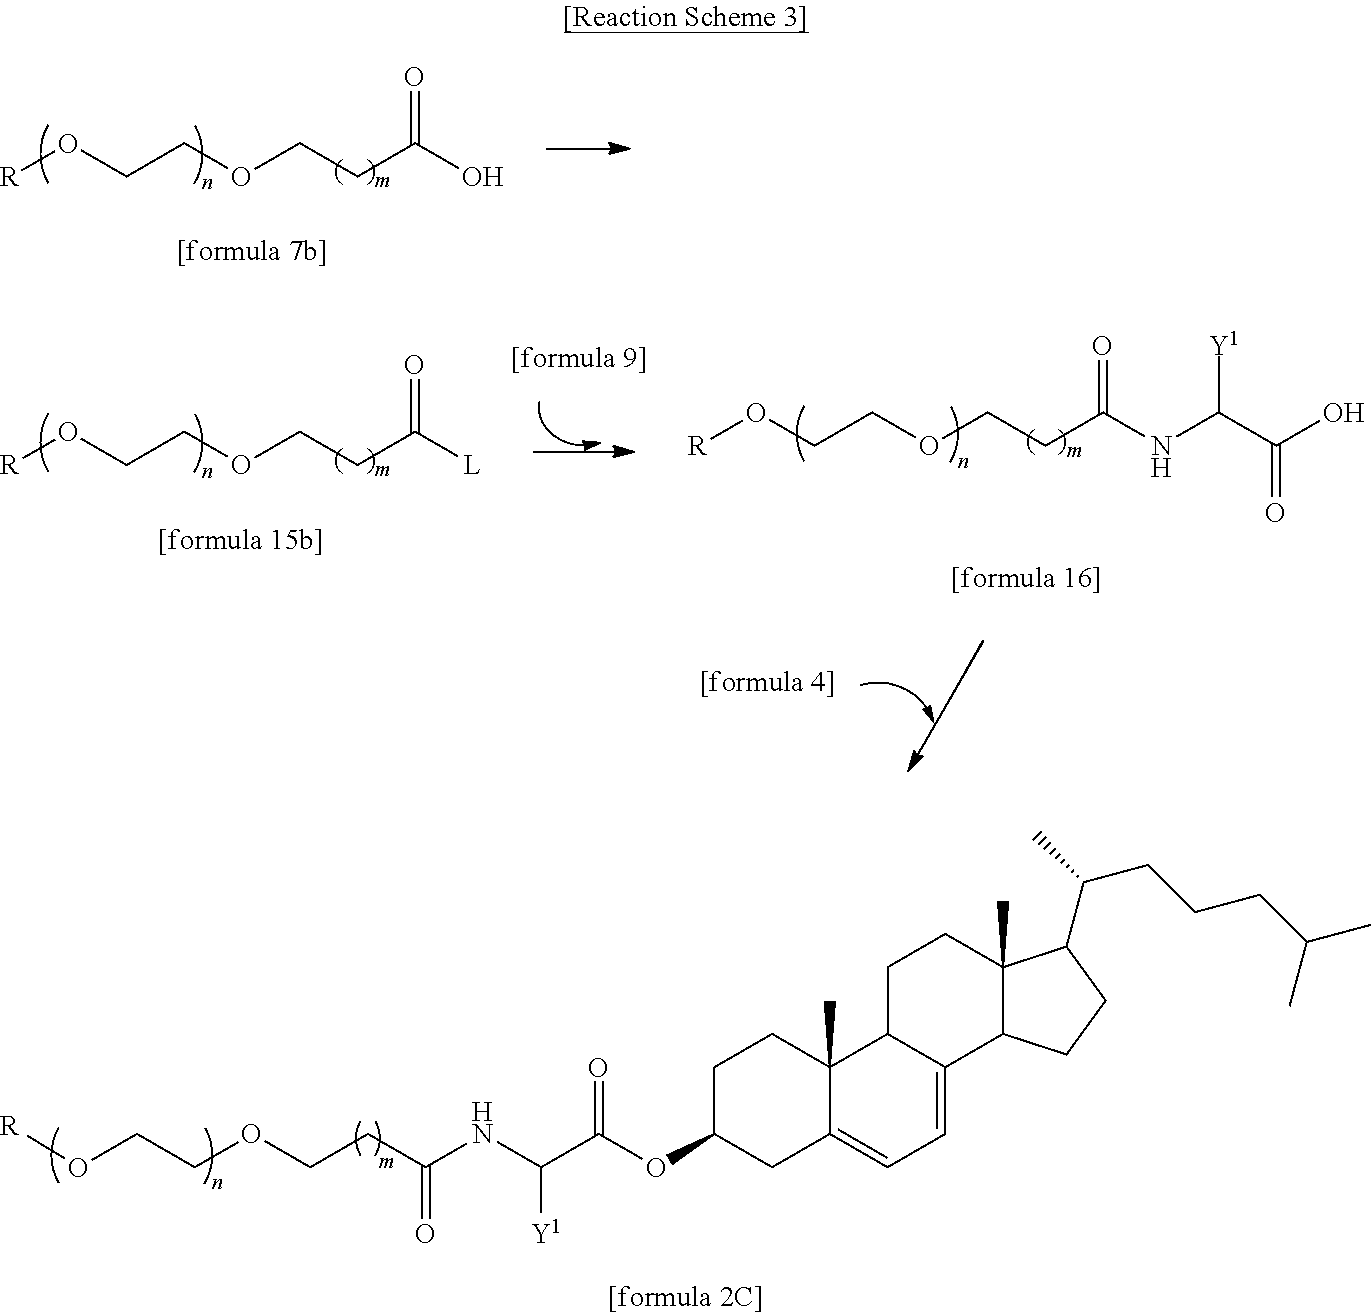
[R]OCCOCCC(O)=O.[R]OCCOCCC([L])=O.[R]OCCOCCC(NC(C(O)=O)[Y1])=O.C1C(OC(C(NC(CCOCCO[R])=O)[Y1])=O)CC2=CC=C3C(C2(C)C1)CCC1(C)C3CCC1C(C)CCCC(C)C
